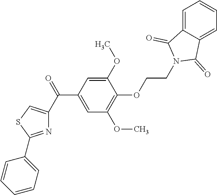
C1=C(C(=O)C2=CSC(C3=CC=CC=C3)=N2)C=C(OC)C(OCCN2C(=O)C3=CC=CC=C3C2=O)=C1OC
